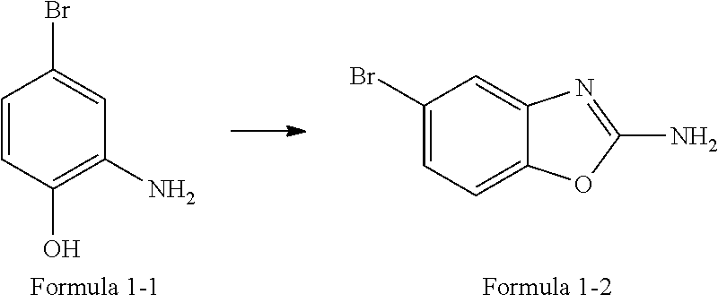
C1=CC(O)=C(N)C=C1Br.C1(Br)=CC=C2C(=C1)N=C(N)O2
